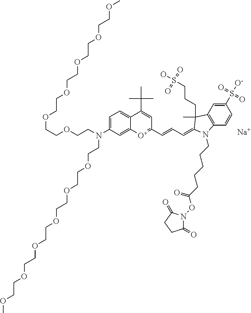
C1=C(N(CCOCCOCCOCCOCCOCCOC)CCOCCOCCOCCOCCOCCOC)C=C2C(=C1)C(C(C)(C)C)=CC(C=CC=C1C(C)(CCCS(O)(=O)=O)C3=C(C=CC(S([O-])(=O)=O)=C3)N1CCCCCC(ON1C(=O)CCC1=O)=O)=[O+]2.[Na]
